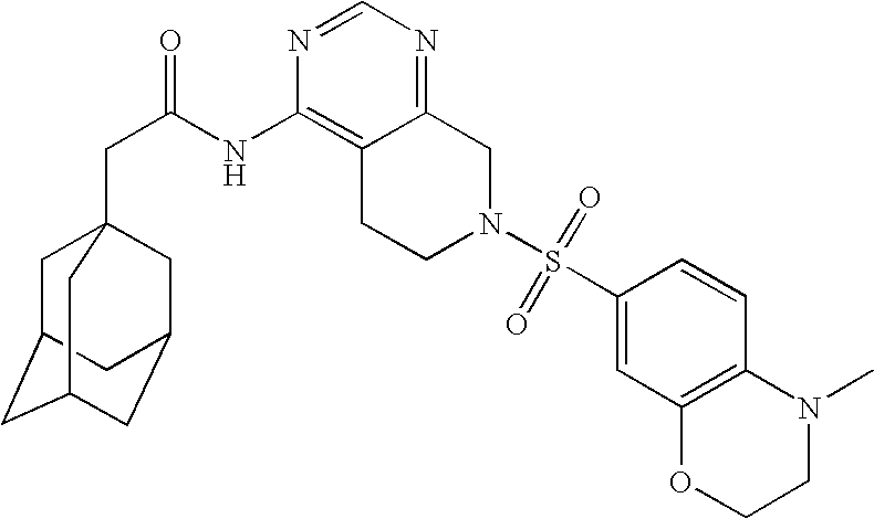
C1C2CC3CC(CC1(CC(=O)NC1=C4C(=NC=N1)CN(S(C1=CC5=C(C=C1)N(C)CCO5)(=O)=O)CC4)C3)C2
